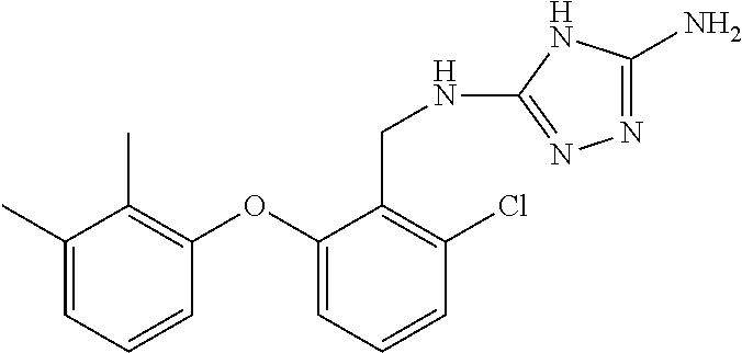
C1(C)=CC=CC(OC2=CC=CC(Cl)=C2CNC2=NN=C(N)N2)=C1C
